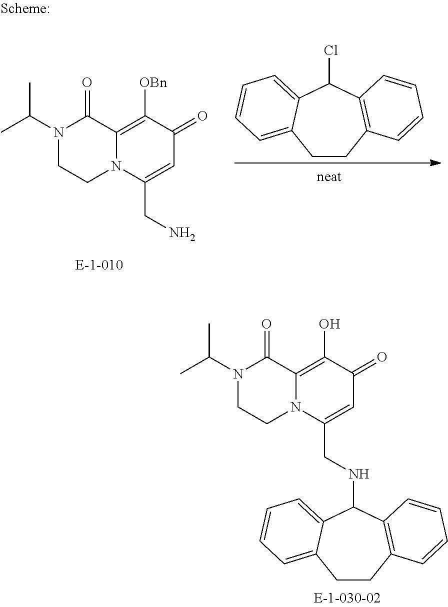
C1CC2=C(C(NCC3=CC(=O)C(O)=C4N3CCN(C(C)C)C4=O)C3=CC=CC=C13)C=CC=C2.CC(N1CCN2C(=C([OBn])C(=O)C=C2CN)C1=O)C.C1CC2=C(C(Cl)C3=CC=CC=C13)C=CC=C2
